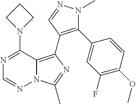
N12C(=C(C3=C(C4=CC(F)=C(OC)C=C4)N(C)N=C3)N=C1C)C(N1CCC1)=NC=N2
